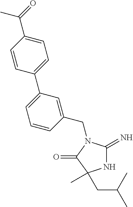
C1(CN2C(=N)NC(C)(CC(C)C)C2=O)=CC(C2=CC=C(C(=O)C)C=C2)=CC=C1
